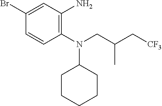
C1(N(CC(C[CF3])C)C2CCCCC2)=C(N)C=C(Br)C=C1
